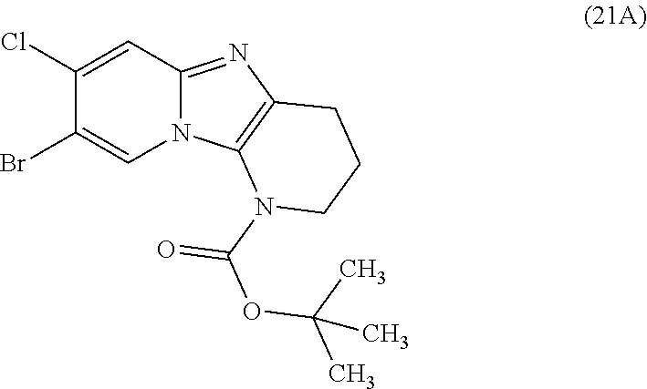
C1(Cl)=CC2=NC3=C(N2C=C1Br)N(C(=O)OC(C)(C)C)CCC3
